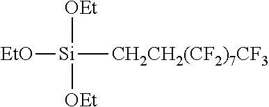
[EtO][Si]([OEt])([OEt])[CH2CH2(CF2)7CF3]
